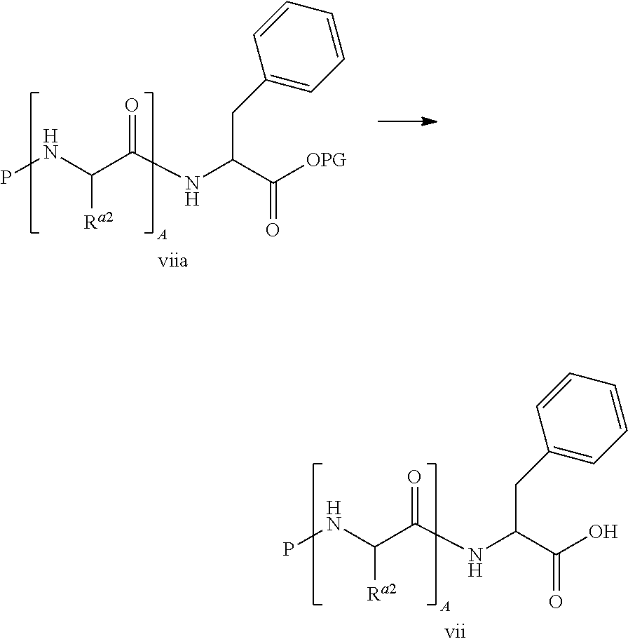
C(C([OPG])=O)(NC(C(NP)[Ra2])=O)CC1=CC=CC=C1.C(C(O)=O)(NC(C(NP)[Ra2])=O)CC1=CC=CC=C1
